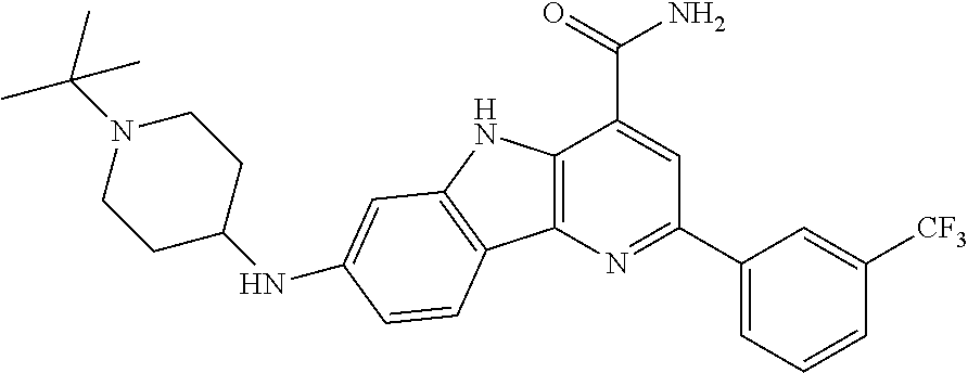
C12=C(N=C(C3=CC=CC([CF3])=C3)C=C1C(N)=O)C1=C(N2)C=C(NC2CCN(C(C)(C)C)CC2)C=C1
